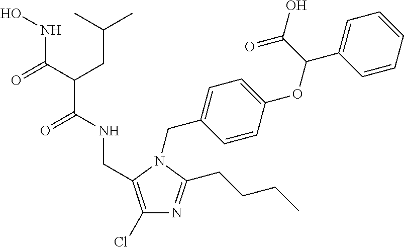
C1(Cl)=C(CNC(C(CC(C)C)C(NO)=O)=O)N(CC2=CC=C(OC(C(=O)O)C3=CC=CC=C3)C=C2)C(CCCC)=N1
